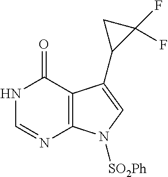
C12=C(C(=O)NC=N1)C(C1C(F)(F)C1)=CN2[SO2Ph]
